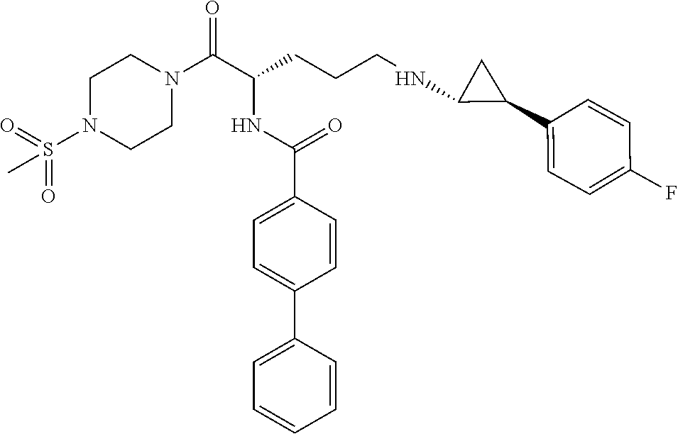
C1N(S(=O)(=O)C)CCN(C(C(CCCNC2C(C3=CC=C(F)C=C3)C2)NC(C2=CC=C(C3=CC=CC=C3)C=C2)=O)=O)C1
